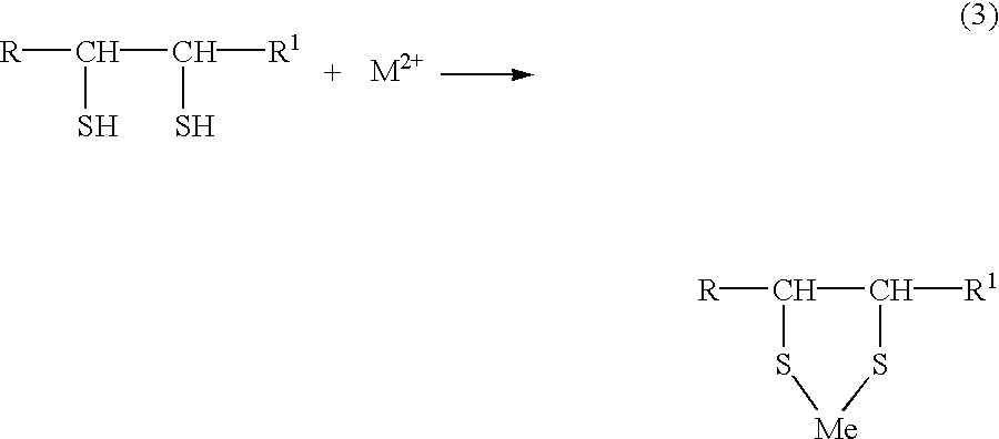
[R]C1C([R1])S[Me]S1.[R]C(C(S)[R1])S.[M2+]
